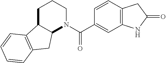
C12C(CCCN1C(C1=CC3=C(C=C1)CC(=O)N3)=O)C1=C(C2)C=CC=C1
